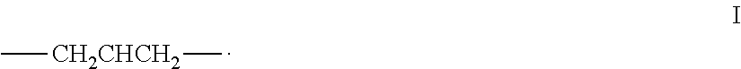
C[CH2CHCH2]C
